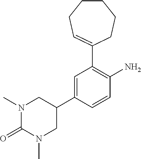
N1(C)C(=O)N(C)CC(C2=CC(C3=CCCCCC3)=C(N)C=C2)C1
